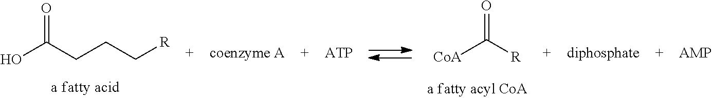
OC(=O)CCC[R].[CoA]C(=O)[R]
